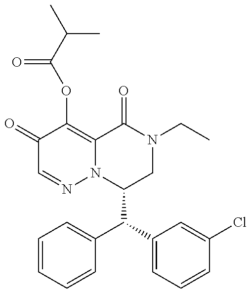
C1(C(C2=CC=CC=C2)C2=CC=CC(Cl)=C2)CN(CC)C(=O)C2=C(OC(=O)C(C)C)C(=O)C=NN12
